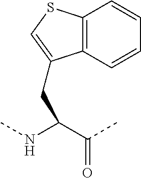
C(C(NC)C(C)=O)C1=CSC2=C1C=CC=C2
